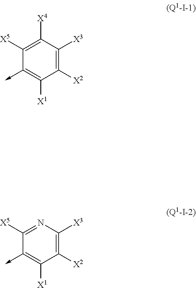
C1([X5])=C([X4])C([X3])=C([X2])C([X1])=C1->C.C1([X5])=NC([X3])=C([X2])C([X1])=C1->C
